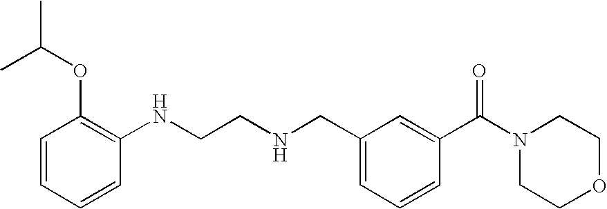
CC(OC1=C(NCCNCC2=CC=CC(C(N3CCOCC3)=O)=C2)C=CC=C1)C
